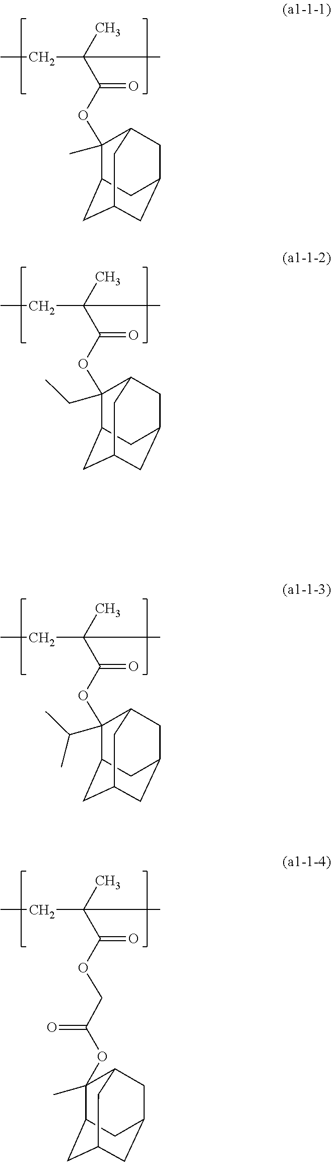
CCC(C)(C(=O)OC1(C)C2CC3CC(C2)CC1C3)C.CCC(C)(C(=O)OC1(CC)C2CC3CC(C2)CC1C3)C.CCC(C)(C(=O)OC1(C(C)C)C2CC3CC(C2)CC1C3)C.CCC(C)(C(=O)OCC(=O)OC1(C)C2CC3CC(C2)CC1C3)C
